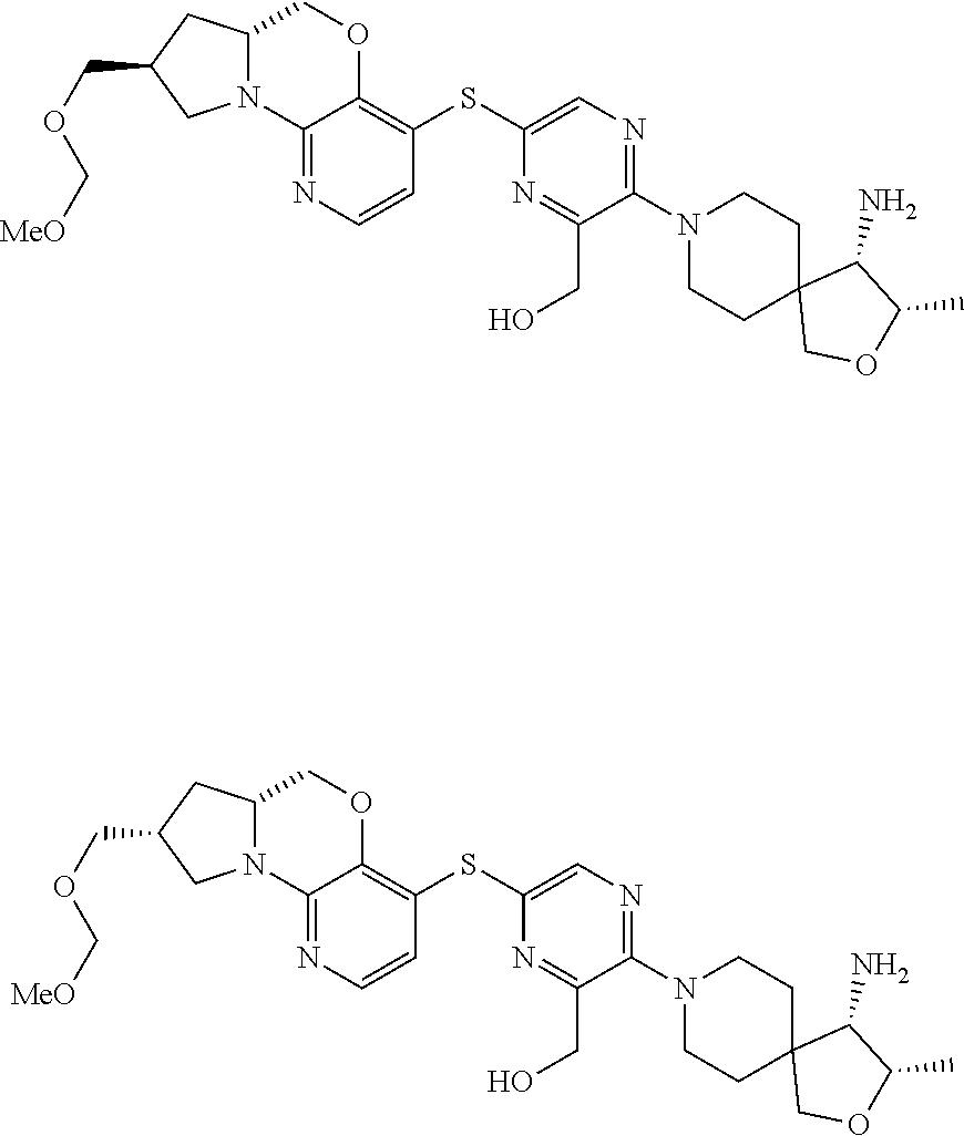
C1OC(C)C(N)C12CCN(C1=NC=C(SC3=C4OCC5CC(COC[MeO])CN5C4=NC=C3)N=C1CO)CC2.C1OC(C)C(N)C12CCN(C1=NC=C(SC3=C4OCC5CC(COC[MeO])CN5C4=NC=C3)N=C1CO)CC2
